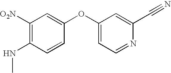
C1([O2N])=C(NC)C=CC(OC2=CC=NC(C#N)=C2)=C1
